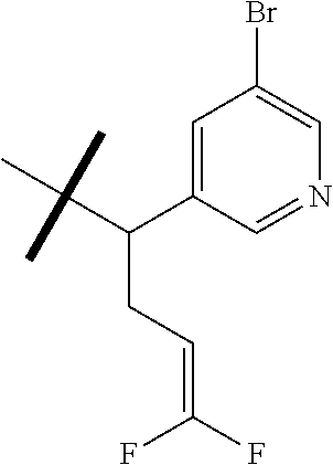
C1=C(C(C(C)(C)C)CC=C(F)F)C=NC=C1Br
